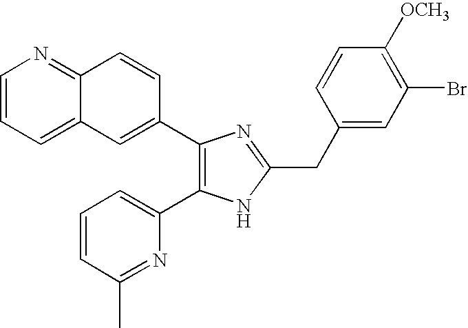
C1=CC=C2C(=N1)C=CC(C1=C(C3=CC=CC(C)=N3)NC(CC3=CC(Br)=C([OCH3])C=C3)=N1)=C2
